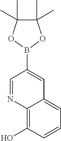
C1(O)=C2C(=CC=C1)C=C(B1OC(C)(C)C(C)(C)O1)C=N2
